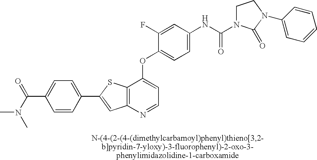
C1(C2=CC3=C(S2)C(OC2=CC=C(NC(=O)N4CCN(C5=CC=CC=C5)C4=O)C=C2F)=CC=N3)=CC=C(C(=O)N(C)C)C=C1
